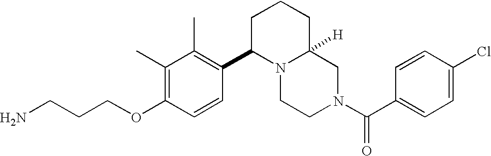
C(CCOC1=C(C)C(C)=C(C2N3C([H])(CCC2)CN(C(C2=CC=C(Cl)C=C2)=O)CC3)C=C1)N
